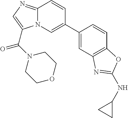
C12=NC=C(C(N3CCOCC3)=O)N1C=C(C1=CC3=C(C=C1)OC(NC1CC1)=N3)C=C2
